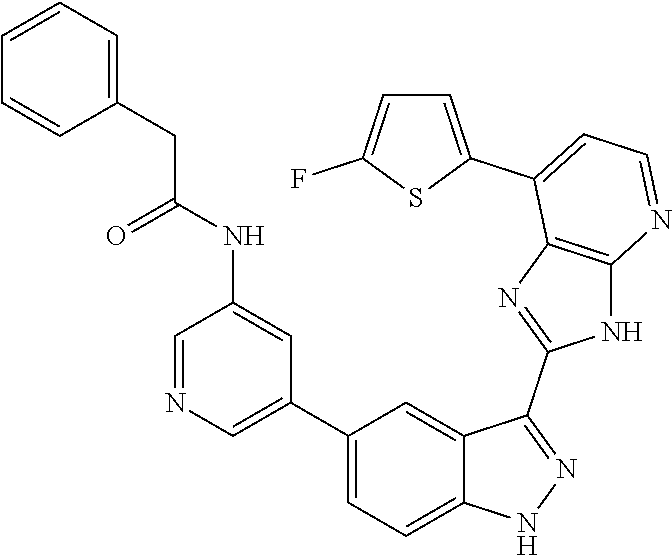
C1=NC=C(C2=CC=C3C(=C2)C(C2=NC4=C(N2)N=CC=C4C2=CC=C(F)S2)=NN3)C=C1NC(CC1=CC=CC=C1)=O
